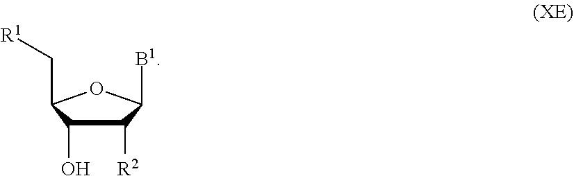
C1([R2])C(O)C(C[R1])OC1[B1]
